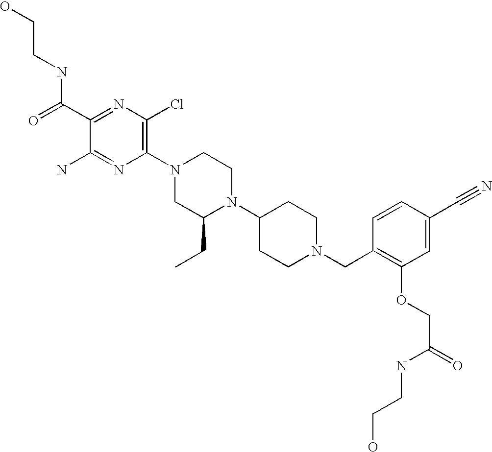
C1(C(NCCO)=O)=NC(Cl)=C(N2CC(CC)N(C3CCN(CC4=C(OCC(=O)NCCO)C=C(C#N)C=C4)CC3)CC2)N=C1N
